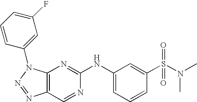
C12=C(N(C3=CC(F)=CC=C3)N=N1)N=C(NC1=CC=CC(S(N(C)C)(=O)=O)=C1)N=C2
